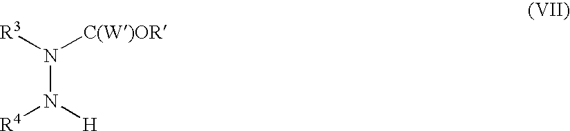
[R3]N(N([H])[R4])[C(W)OR]
